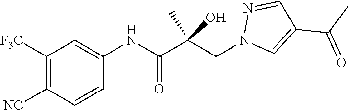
C1=C(NC(C(CN2C=C(C(C)=O)C=N2)(C)O)=O)C=CC([NC])=C1[F3C]
